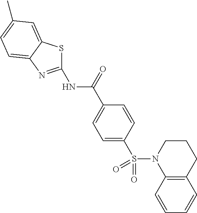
C1(NC(C2=CC=C(S(N3C4=C(C=CC=C4)CCC3)(=O)=O)C=C2)=O)=NC2=CC=C(C)C=C2S1
